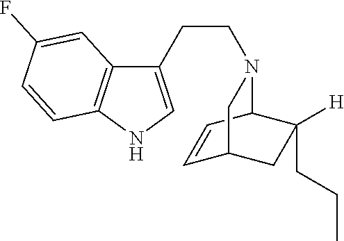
C1(CCN2C3C=CC(CC3([H])CCC)C2)=CNC2=C1C=C(F)C=C2
